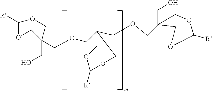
C1C(CO)(COCC2(COCC3(CO)COC([R])OC3)COC([R])OC2)COC([R])O1
